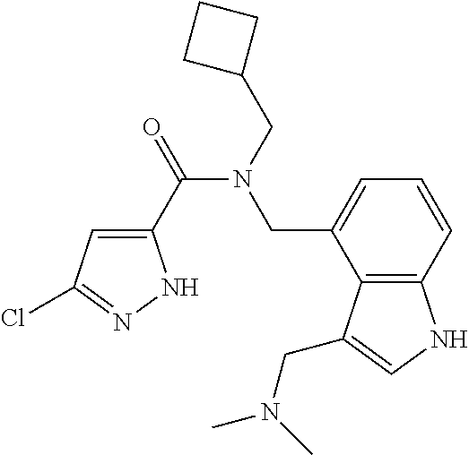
C1(C(=O)N(CC2CCC2)CC2=CC=CC3=C2C(CN(C)C)=CN3)=CC(Cl)=NN1
